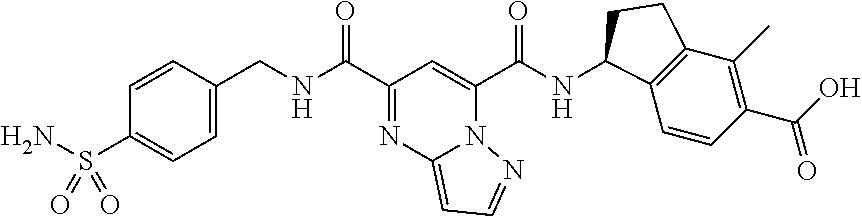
C(C1=NC2=CC=NN2C(C(NC2C3=C(C(C)=C(C(O)=O)C=C3)CC2)=O)=C1)(=O)NCC1=CC=C(S(N)(=O)=O)C=C1
